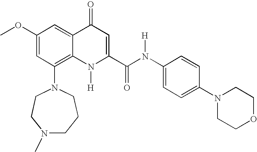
C1(OC)=CC(N2CCCN(C)CC2)=C2C(=C1)C(=O)C=C(C(=O)N(C1=CC=C(N3CCOCC3)C=C1)[H])N2[H]
